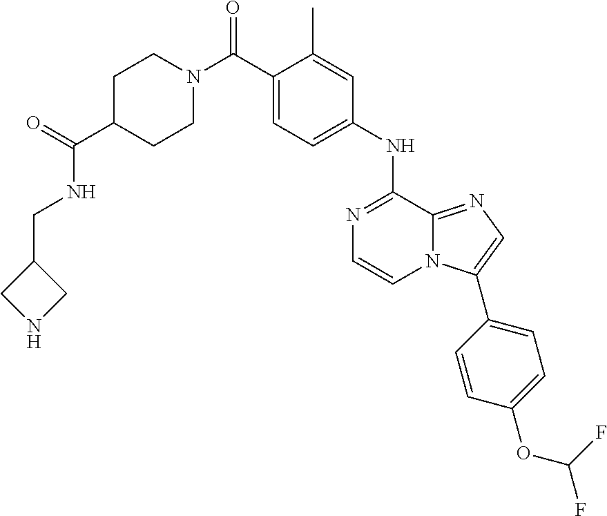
C1(NC2=NC=CN3C2=NC=C3C2=CC=C(OC(F)F)C=C2)=CC=C(C(N2CCC(C(=O)NCC3CNC3)CC2)=O)C(C)=C1
